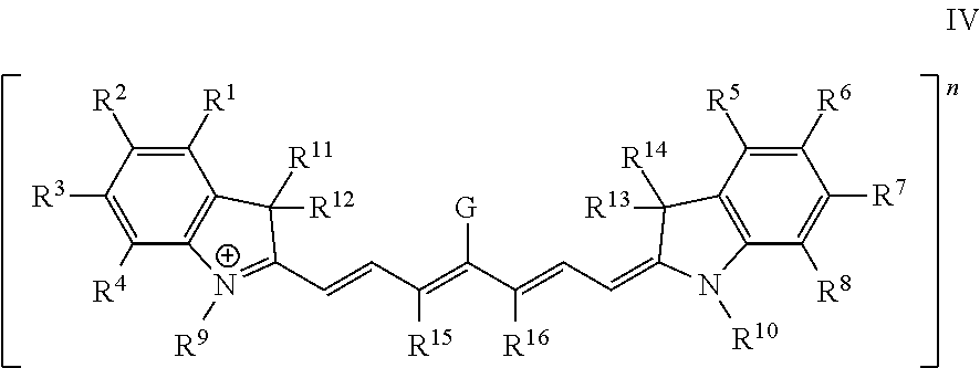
C1([R1])=C([R2])C([R3])=C([R4])C2=C1C([R12])([R11])C(C=CC(=C(C(=CC=C1N([R10])C3=C(C([R5])=C([R6])C([R7])=C3[R8])C1([R13])[R14])[R16])[G])[R15])=[N+]2[R9]
